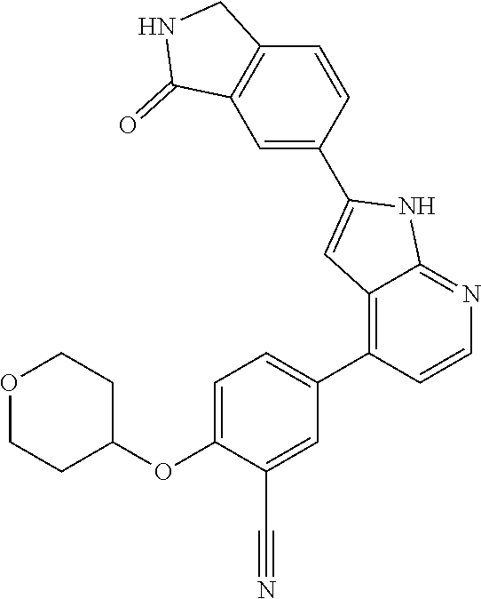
O(C1=CC=C(C2=C3C(=NC=C2)NC(C2=CC4=C(C=C2)CNC4=O)=C3)C=C1C#N)C1CCOCC1
